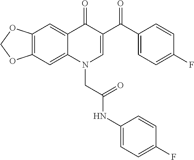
C12=C(C=C3C(=C1)C(=O)C(C(C1=CC=C(F)C=C1)=O)=CN3CC(NC1=CC=C(F)C=C1)=O)OCO2
